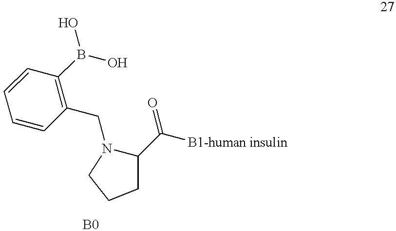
C1=CC(B(O)O)=C(CN2C(C([B1-human insulin])=O)CCC2)C=C1
